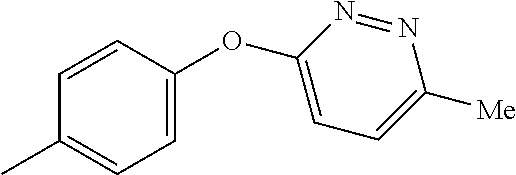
C1=CC(OC2=CC=C([Me])N=N2)=CC=C1C
